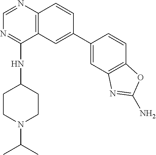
C12=C(C=CC(C3=CC4=C(C=C3)OC(N)=N4)=C1)N=CN=C2NC1CCN(C(C)C)CC1
